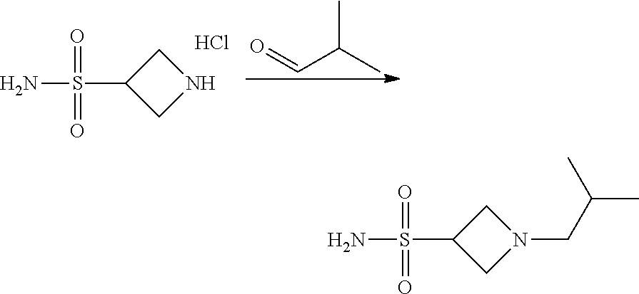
C1(S(N)(=O)=O)CNC1.O=CC(C)C.Cl.C1(S(N)(=O)=O)CN(CC(C)C)C1
